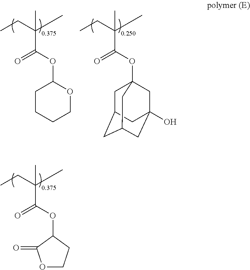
CCC(C)(C)C(OC1CCCCO1)=O.CCC(C)(C)C(OC12CC3CC(CC(O)(C1)C3)C2)=O.CCC(C)(C)C(OC1C(=O)OCC1)=O
